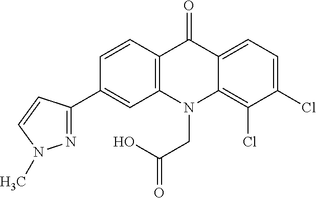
C12=C(N(CC(O)=O)C3=C(Cl)C(Cl)=CC=C3C1=O)C=C(C1=NN(C)C=C1)C=C2
